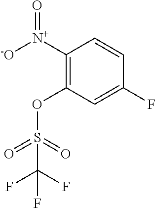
C1([N+]([-O])=O)=C(OS(=O)(=O)C(F)(F)F)C=C(F)C=C1
